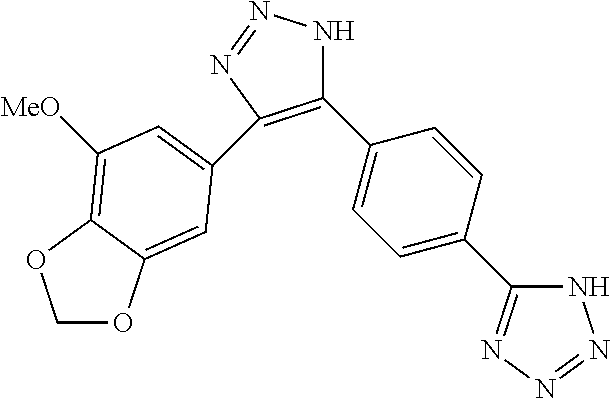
C1(C2=CC=C(C3=NN=NN3)C=C2)=C(C2=CC([MeO])=C3C(=C2)OCO3)N=NN1
